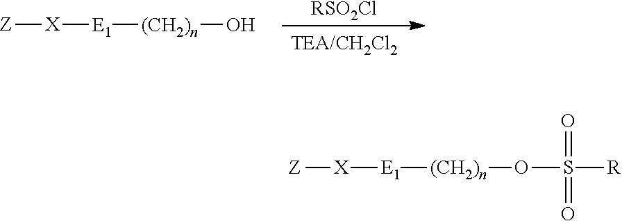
[RSO2Cl].[TEA/CH2Cl2].[Z][X][E1][(CH2)n]O.[Z][X][E1][(CH2)n]OS(=O)([R])=O
